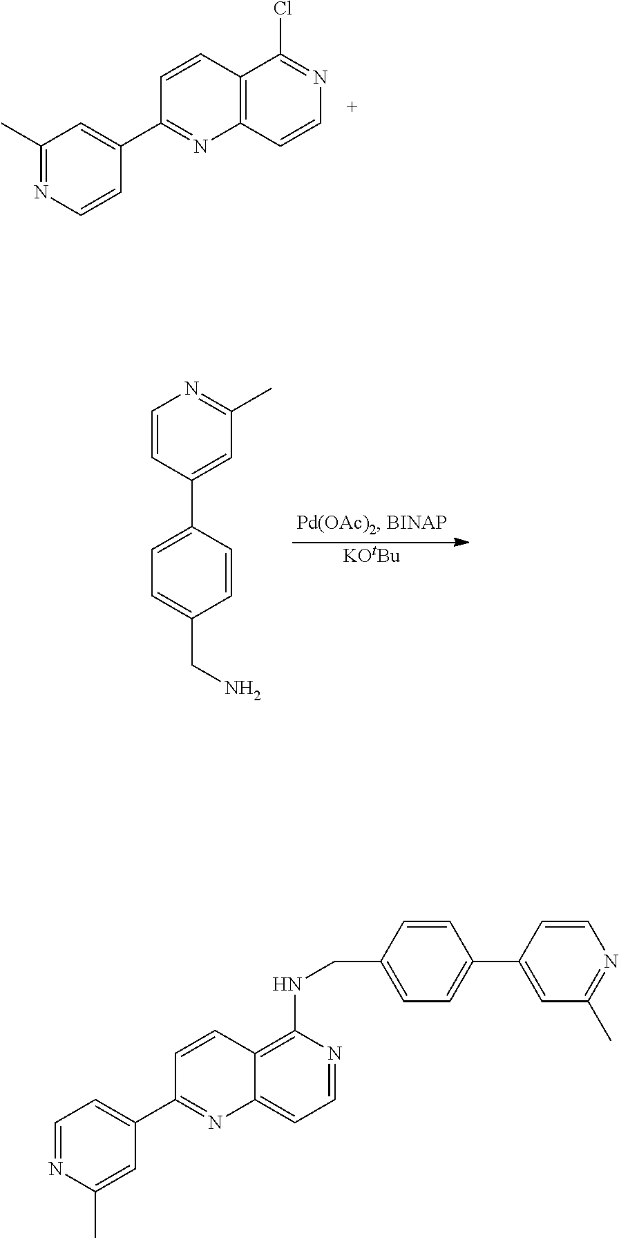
C1(C)=NC=CC(C2=NC3=C(C=C2)C(Cl)=NC=C3)=C1.[KOtBu].C1=CC(C2=CC=C(CN)C=C2)=CC(C)=N1.C1=NC(C)=CC(C2=NC3=CC=NC(NCC4=CC=C(C5=CC(C)=NC=C5)C=C4)=C3C=C2)=C1
